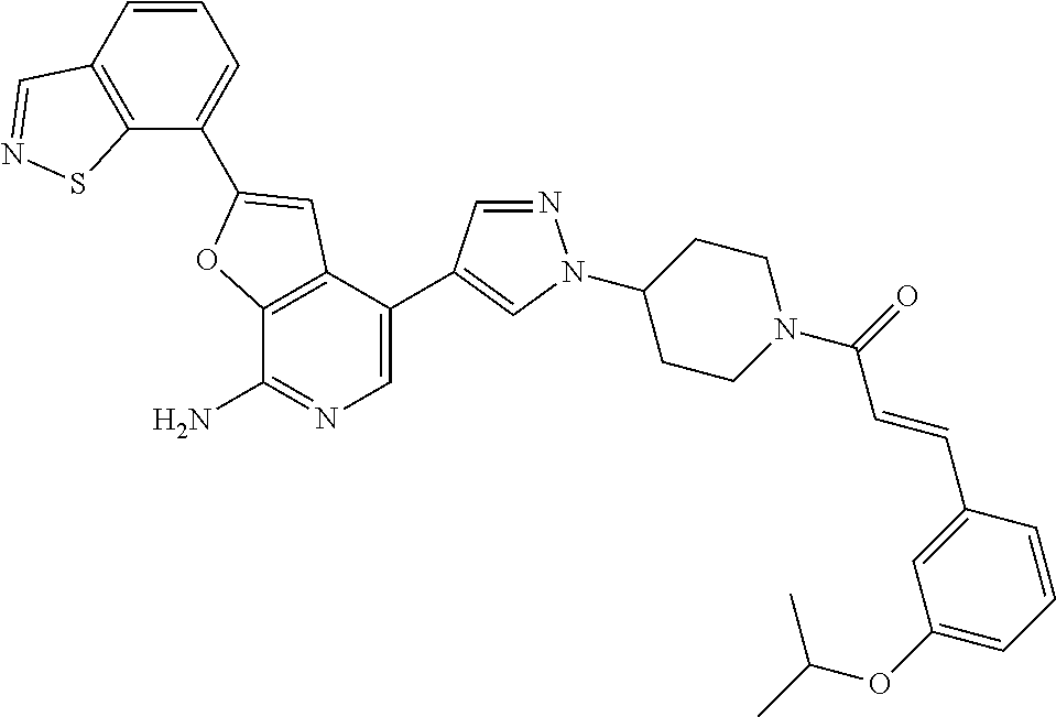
C12=C(C(C3=CN(C4CCN(C(C=CC5=CC(OC(C)C)=CC=C5)=O)CC4)N=C3)=CN=C1N)C=C(C1=CC=CC3=C1SN=C3)O2
